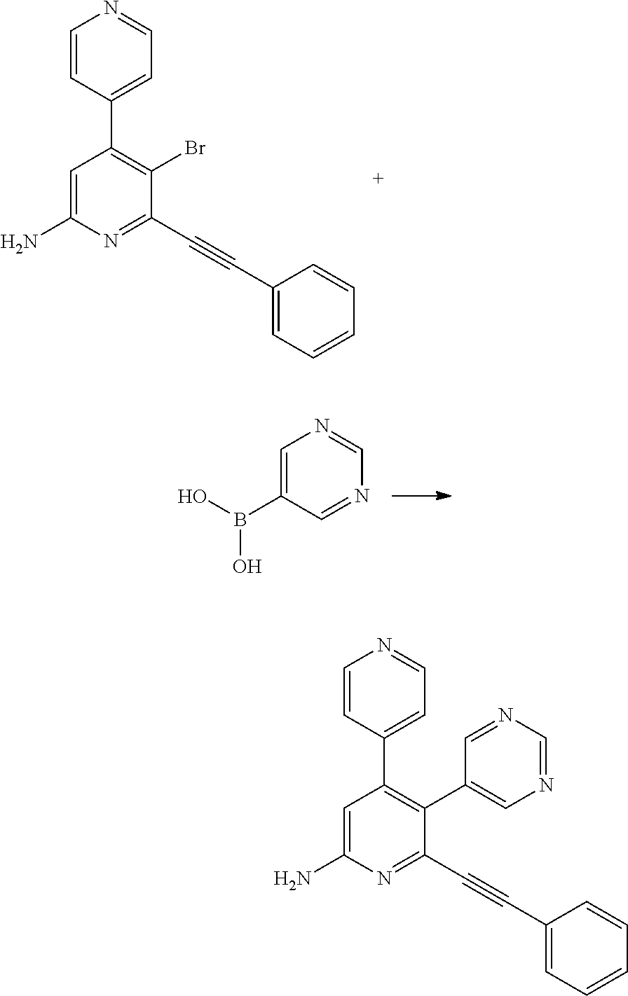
C1(B(O)O)=CN=CN=C1.C1=C(N)N=C(C#CC2=CC=CC=C2)C(Br)=C1C1=CC=NC=C1.C1=C(N)N=C(C#CC2=CC=CC=C2)C(C2=CN=CN=C2)=C1C1=CC=NC=C1
